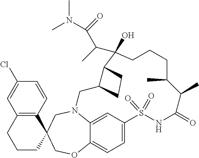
N12C3=CC(=CC=C3OCC3(C4=C(C=C(Cl)C=C4)CCC3)C1)S(=O)(=O)NC(=O)C(C)C(C)CCCC(O)(C(C)C(N(C)C)=O)C1C(C2)CC1
